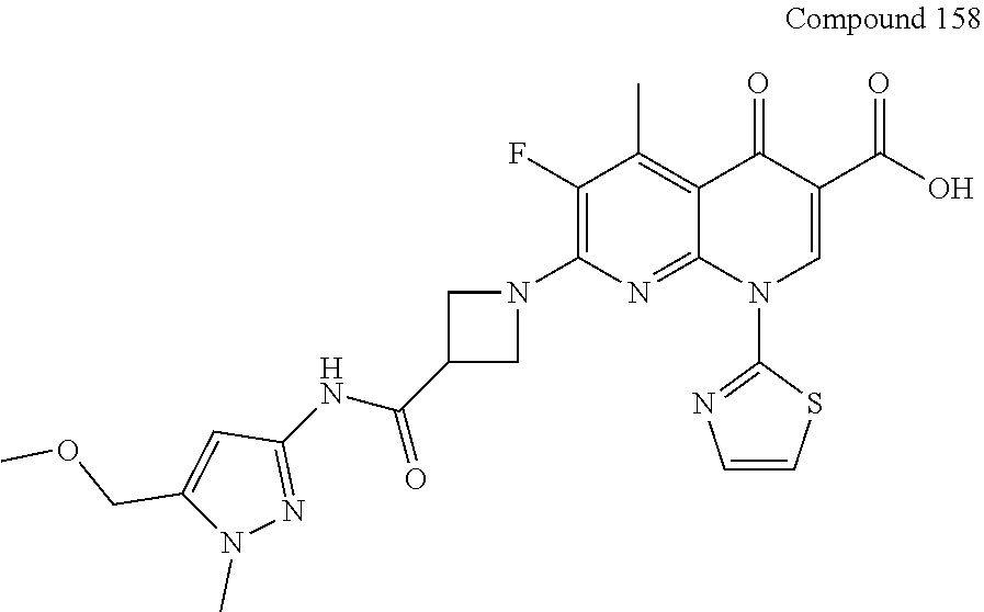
C1(F)=C(N2CC(C(NC3=NN(C)C(COC)=C3)=O)C2)N=C2C(=C1C)C(=O)C(C(O)=O)=CN2C1=NC=CS1
